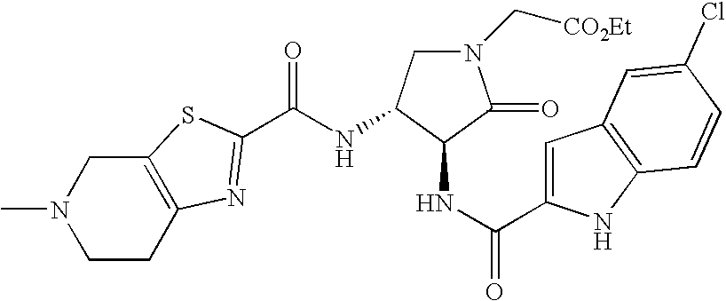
CN1CCC2=C(C1)SC(C(NC1C(NC(=O)C3=CC4=C(N3)C=CC(Cl)=C4)C(=O)N(C[CO2Et])C1)=O)=N2
